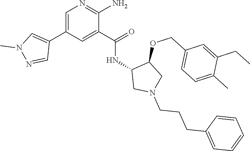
C1=C(C2=CN(C)N=C2)C=C(C(=O)NC2CN(CCCC3=CC=CC=C3)CC2OCC2=CC=C(C)C(CC)=C2)C(N)=N1
